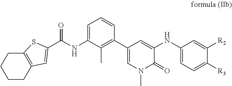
C1(C(=O)NC2=CC=CC(C3=CN(C)C(=O)C(NC4=CC=C([R3])C([R2])=C4)=C3)=C2C)=CC2=C(S1)CCCC2
